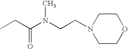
CCC(N(CCN1CCOCC1)C)=O
